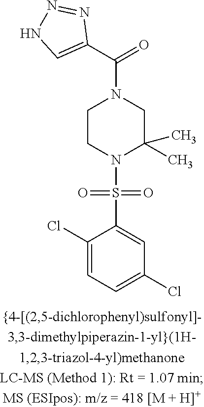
C1CN(S(=O)(=O)C2=CC(Cl)=CC=C2Cl)C(C)(C)CN1C(C1=CNN=N1)=O
